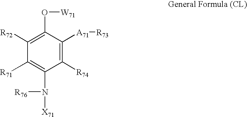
C1(O[W71])=C([R72])C([R71])=C(N([R76])[X71])C([R74])=C1[A71][R73]
